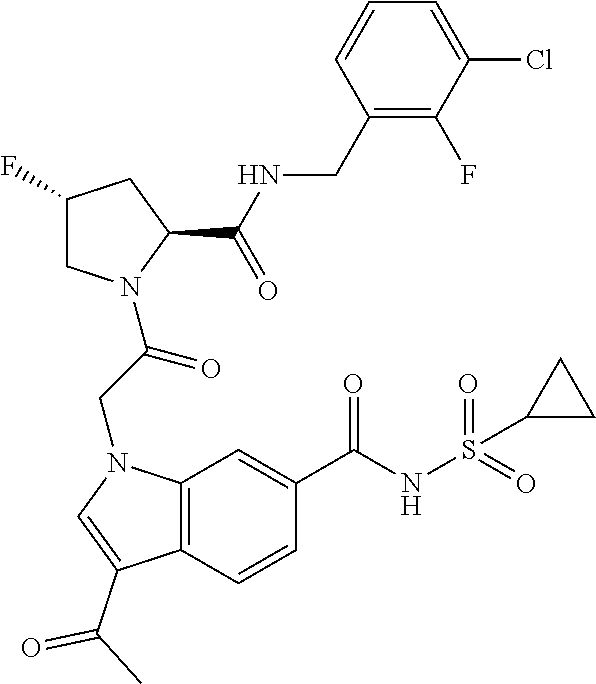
C1N(C(CN2C3=C(C(C(=O)C)=C2)C=CC(C(NS(=O)(=O)C2CC2)=O)=C3)=O)C(C(NCC2=C(F)C(Cl)=CC=C2)=O)CC1F
